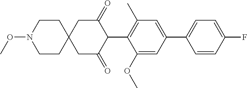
C1(OC)=CC(C2=CC=C(F)C=C2)=CC(C)=C1C1C(=O)CC2(CC1=O)CCN(OC)CC2
